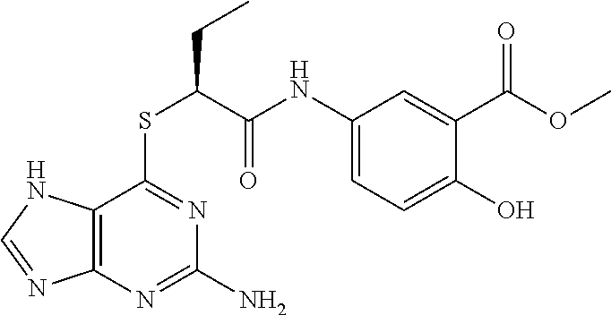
C1(NC(C(SC2=NC(N)=NC3=C2NC=N3)CC)=O)=CC=C(O)C(C(OC)=O)=C1
